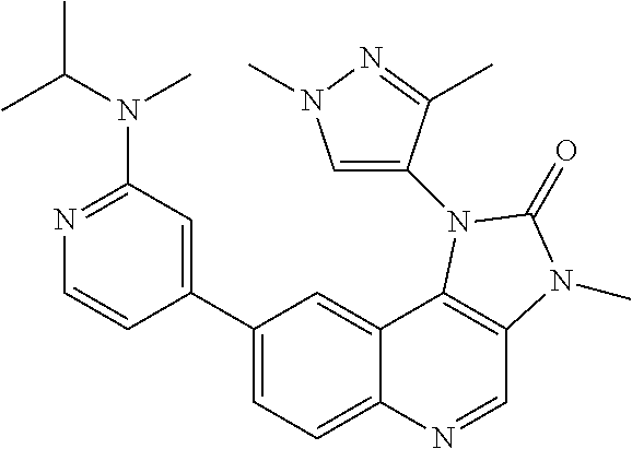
C1(C2=CC(N(C(C)C)C)=NC=C2)=CC=C2C(=C1)C1=C(C=N2)N(C)C(=O)N1C1=CN(C)N=C1C
